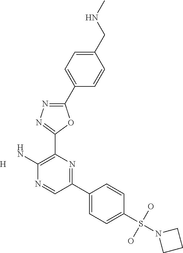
NC1=C(C2=NN=C(C3=CC=C(CNC)C=C3)O2)N=C(C2=CC=C(S(O)(O)N3CCC3)C=C2)C=N1.[H]
